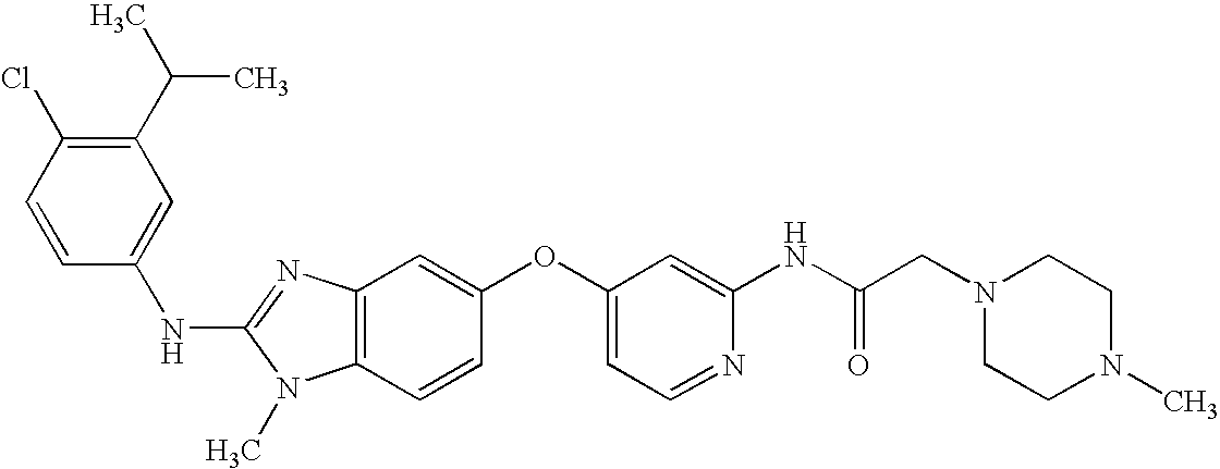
C1(C(C)C)=C(Cl)C=CC(NC2=NC3=C(N2C)C=CC(OC2=CC=NC(NC(CN4CCN(C)CC4)=O)=C2)=C3)=C1
